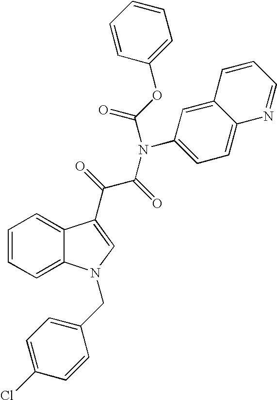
C1=CC=C2C(=C1)C(C(=O)C(=O)N(C(OC1=CC=CC=C1)=O)C1=CC=C3C(=C1)C=CC=N3)=CN2CC1=CC=C(Cl)C=C1
